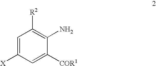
C1=C([X])C=C([COR1])C(N)=C1[R2]
